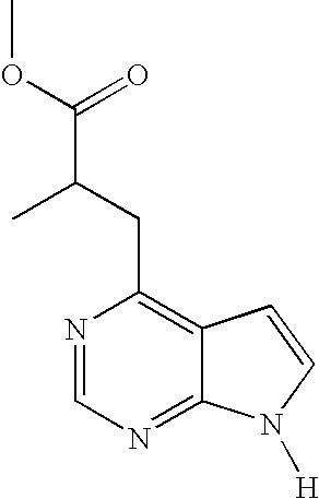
N1=CN=C2C(=C1CC(C)C(=O)OC)C=CN2[H]
